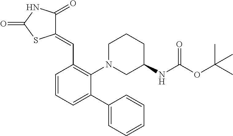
C1(=CC2=C(N3CC(NC(OC(C)(C)C)=O)CCC3)C(C3=CC=CC=C3)=CC=C2)C(=O)NC(=O)S1
